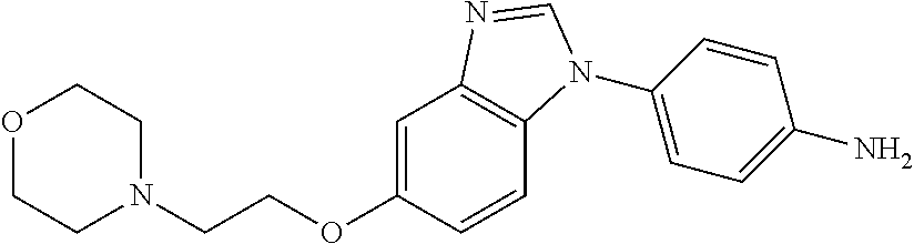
O1CCN(CCOC2=CC3=C(C=C2)N(C2=CC=C(N)C=C2)C=N3)CC1
